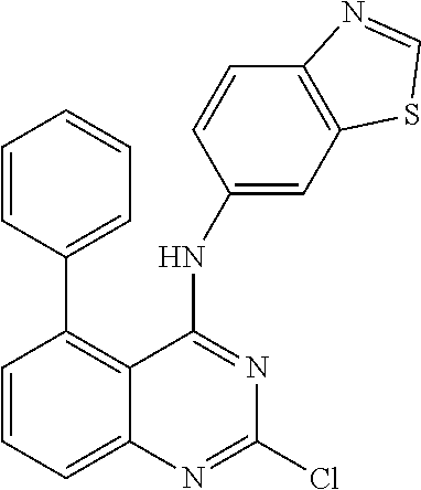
C1=CC=CC=C1C1=C2C(=CC=C1)N=C(Cl)N=C2NC1=CC2=C(C=C1)N=CS2
